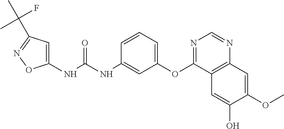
C1(NC(NC2=CC(OC3=NC=NC4=C3C=C(O)C(OC)=C4)=CC=C2)=O)=CC(C(C)(F)C)=NO1
